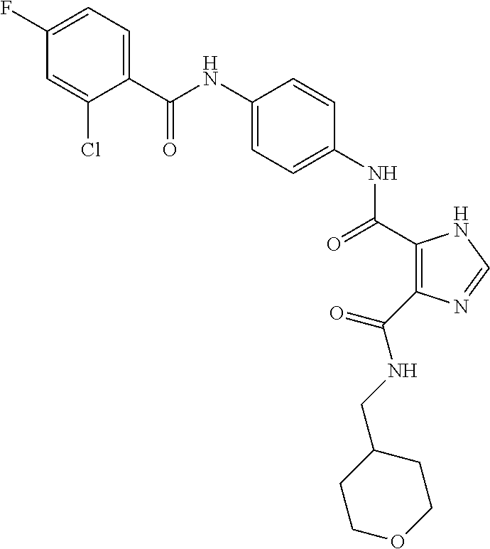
C(NC1=CC=C(NC(=O)C2=C(C(NCC3CCOCC3)=O)N=CN2)C=C1)(=O)C1=CC=C(F)C=C1Cl
